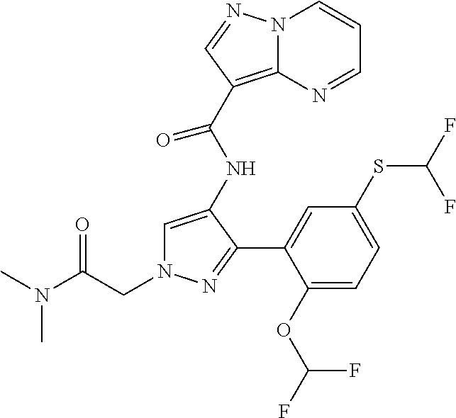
C1=C(NC(C2=C3N(C=CC=N3)N=C2)=O)C(C2=CC(SC(F)F)=CC=C2OC(F)F)=NN1CC(N(C)C)=O
